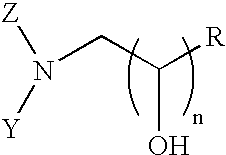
N(CC([R])O)([Y])[Z]
